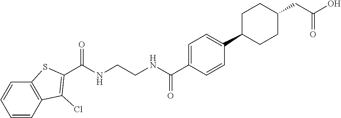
C(NCCNC(C1=CC=C(C2CCC(CC(O)=O)CC2)C=C1)=O)(=O)C1=C(Cl)C2=C(C=CC=C2)S1
